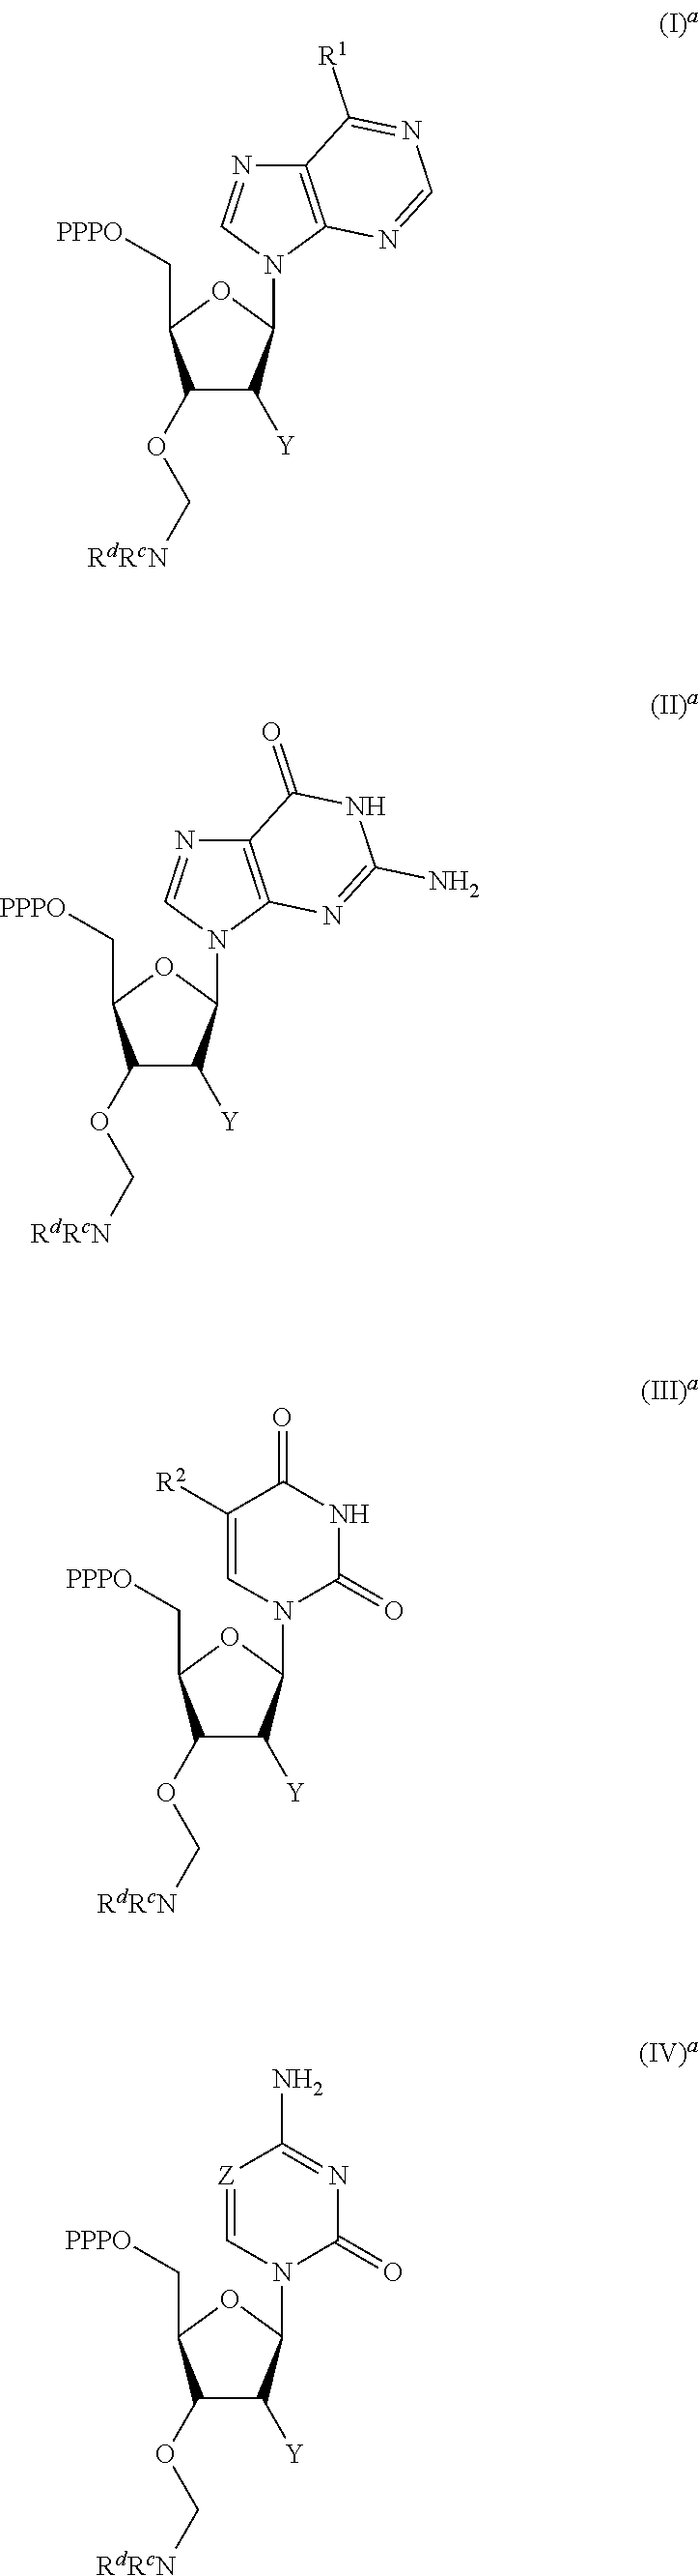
C1(OC[RdRcN])C([Y])C(N2C3=C(N=C2)C([R1])=NC=N3)OC1C[PPPO].C1(OC[RdRcN])C([Y])C(N2C3=C(N=C2)C(=O)NC(N)=N3)OC1C[PPPO].C1(OC[RdRcN])C([Y])C(N2C(=O)NC(=O)C([R2])=C2)OC1C[PPPO].C1(OC[RdRcN])C([Y])C(N2C(=O)N=C(N)[Z]=C2)OC1C[PPPO]
